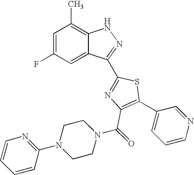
C1=C(F)C=C2C(=C1C)NN=C2C1=NC(C(N2CCN(C3=NC=CC=C3)CC2)=O)=C(C2=CC=CN=C2)S1
